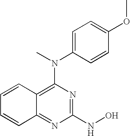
N(C1=C2C(=NC(NO)=N1)C=CC=C2)(C)C1=CC=C(OC)C=C1
